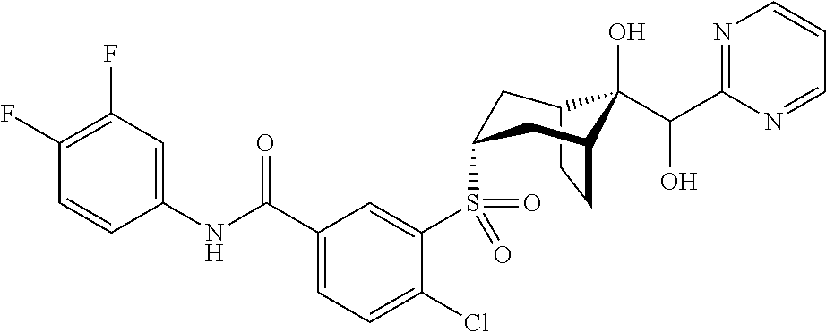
C12CCC(CC(S(C3=CC(C(NC4=CC(F)=C(F)C=C4)=O)=CC=C3Cl)(=O)=O)C1)C2(O)C(C1=NC=CC=N1)O
